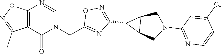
C12=C(C(=O)N(CC3=NC(C4C5C4CN(C4=NC=CC(Cl)=C4)C5)=NO3)C=N1)C(C)=NO2
